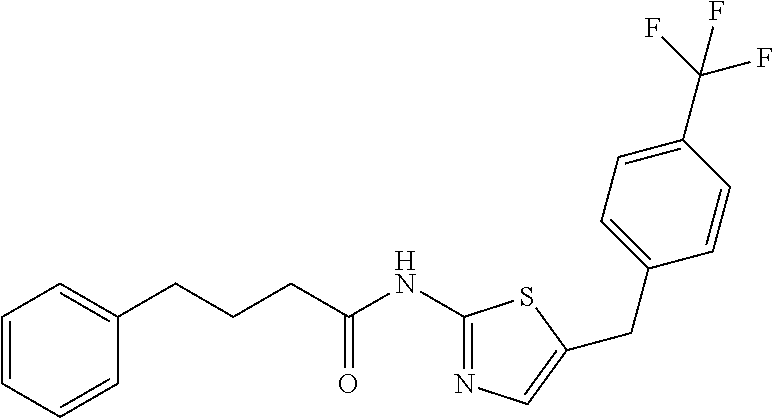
C1=CC=CC(CCCC(NC2=NC=C(CC3=CC=C(C(F)(F)F)C=C3)S2)=O)=C1
